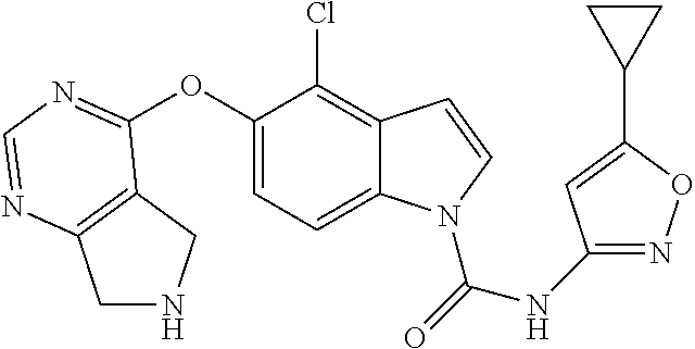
O(C1=CC=C2C(=C1Cl)C=CN2C(=O)NC1=NOC(C2CC2)=C1)C1=NC=NC2=C1CNC2
